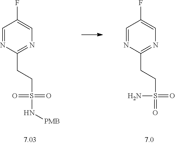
C1=NC(CCS(=O)(=O)N[PMB])=NC=C1F.C1=NC(CCS(N)(=O)=O)=NC=C1F
